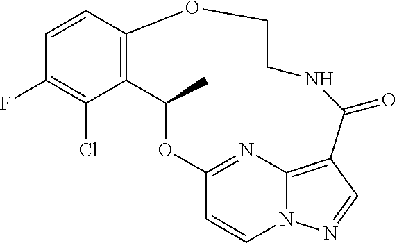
C1=CC2=C(C(Cl)=C1F)C(C)OC1=NC3=C(C=NN3C=C1)C(=O)NCCO2
